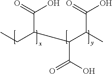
CCC(C(C(C)C(O)=O)C(=O)O)C(O)=O
